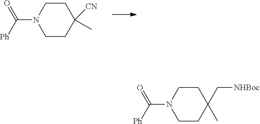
C1CC(C)([CN])CCN1C([Ph])=O.C1CC(C[NHBoc])(C)CCN1C([Ph])=O
